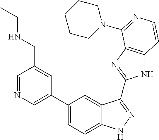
C1(C2=CN=CC(CNCC)=C2)=CC=C2C(=C1)C(C1=NC3=C(N1)C=CN=C3N1CCCCC1)=NN2
